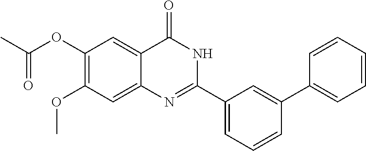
C1(C2=CC(C3=NC4=CC(OC)=C(OC(=O)C)C=C4C(=O)N3)=CC=C2)=CC=CC=C1
